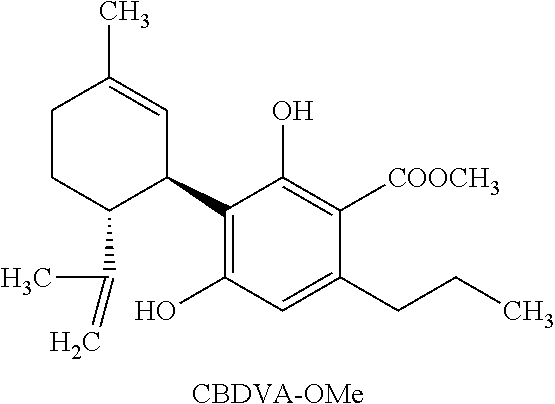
C1CC(C(C)=C)C(C2=C(O)C=C(CCC)C([COOCH3])=C2O)C=C1C.[CBDVA-OMe]
